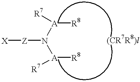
[X][Z]N([A]([R8])[R7])[A]([R8])[R7]
